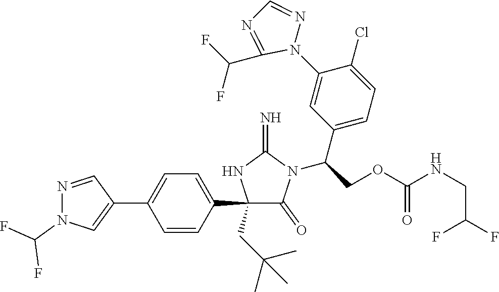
C1(C2=CN(C(F)F)N=C2)=CC=C(C2(CC(C)(C)C)C(=O)N(C(C3=CC=C(Cl)C(N4N=CN=C4C(F)F)=C3)COC(=O)NCC(F)F)C(=N)N2)C=C1
